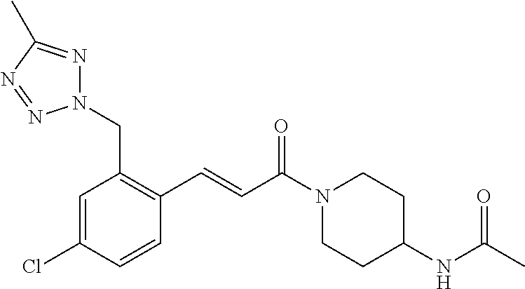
C1=C(Cl)C=CC(C=CC(N2CCC(NC(C)=O)CC2)=O)=C1CN1N=C(C)N=N1
